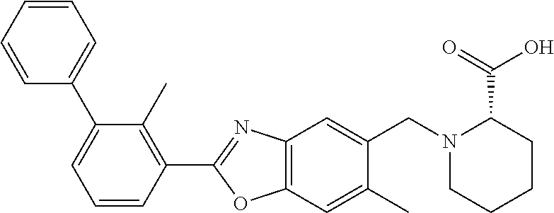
C1(C2=CC=CC=C2)=CC=CC(C2=NC3=C(O2)C=C(C)C(CN2CCCCC2C(=O)O)=C3)=C1C
